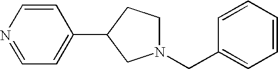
C1=CN=CC=C1C1CCN(CC2=CC=CC=C2)C1
